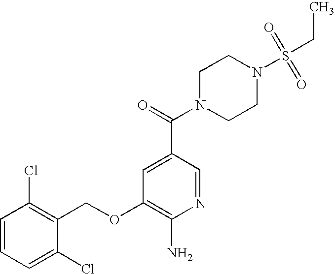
C1(Cl)=CC=CC(Cl)=C1COC1=C(N)N=CC(C(=O)N2CCN(S(CC)(=O)=O)CC2)=C1
